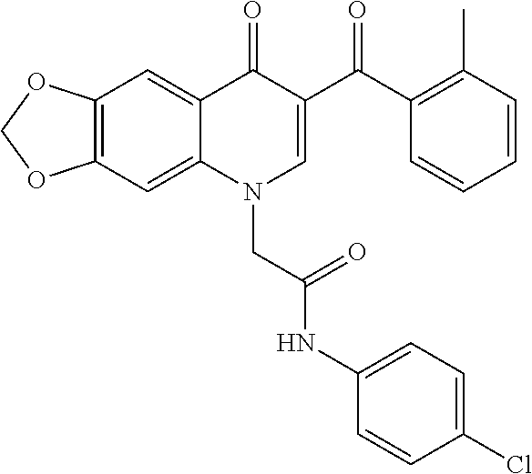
C12=C(C=C3C(=C1)C(=O)C(C(C1=C(C)C=CC=C1)=O)=CN3CC(NC1=CC=C(Cl)C=C1)=O)OCO2
